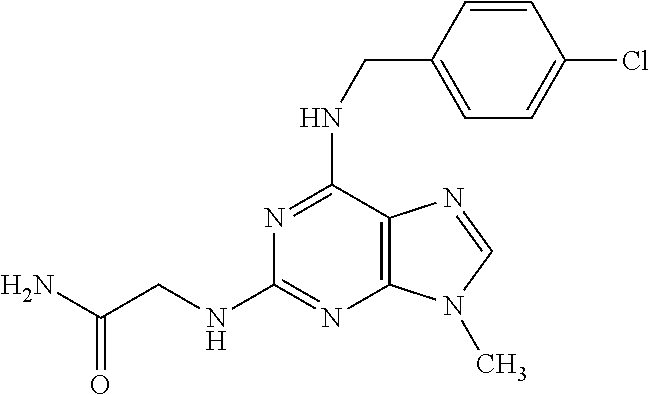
C(N)(CNC1=NC2=C(C(NCC3=CC=C(Cl)C=C3)=N1)N=CN2C)=O
